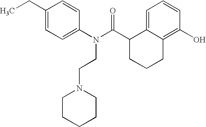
C1=C(CC)C=CC(N(C(C2CCCC3=C(O)C=CC=C23)=O)CCN2CCCCC2)=C1
